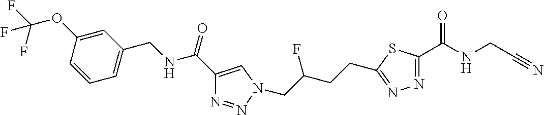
C1=C(OC(F)(F)F)C=CC=C1CNC(C1=CN(CC(CCC2=NN=C(C(NCC#N)=O)S2)F)N=N1)=O
